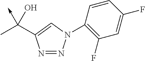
N1=NN(C2=C(F)C=C(F)C=C2)C=C1C(C)(O)->C
